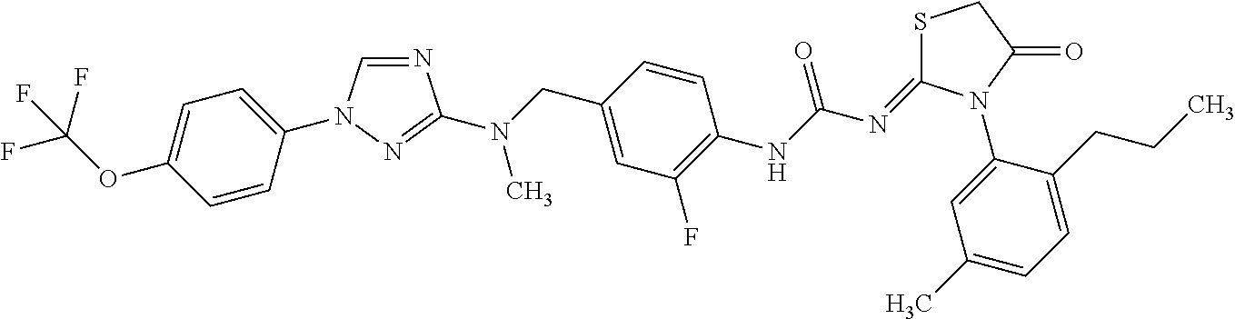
N1=CN(C2=CC=C(OC(F)(F)F)C=C2)N=C1N(CC1=CC(F)=C(NC(N=C2SCC(=O)N2C2=CC(C)=CC=C2CCC)=O)C=C1)C
